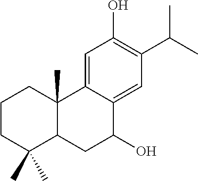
C1CC(C)(C)C2C(C)(C1)C1=CC(O)=C(C(C)C)C=C1C(O)C2
